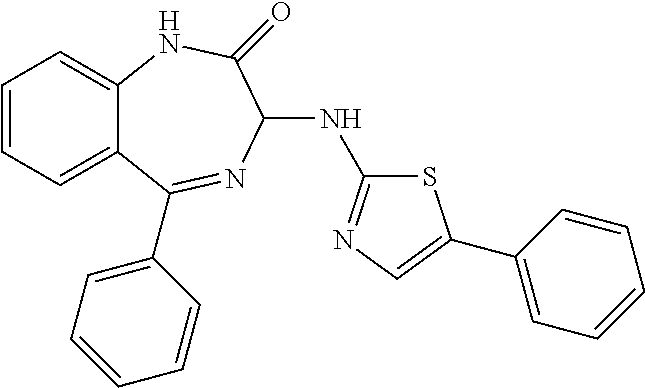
C1=CC=C2C(=C1)NC(=O)C(NC1=NC=C(C3=CC=CC=C3)S1)N=C2C1=CC=CC=C1
